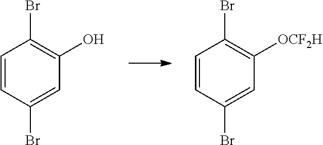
C1=CC(Br)=CC(O)=C1Br.C1=CC(Br)=CC([OCF2H])=C1Br
